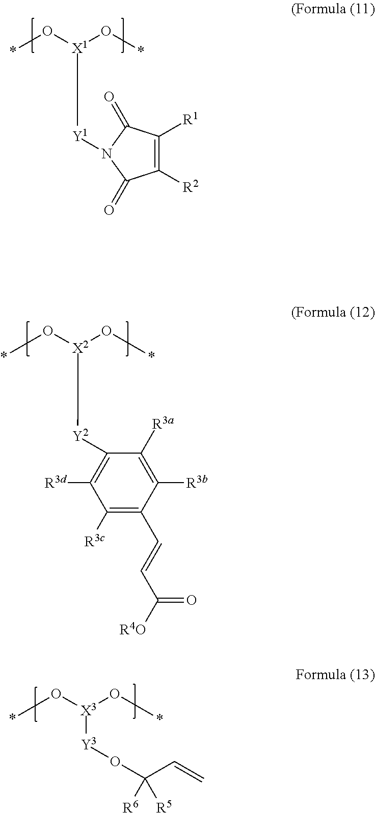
O([X1](O*)[Y1]N1C(=O)C([R1])=C([R2])C1=O)*.O([X2](O*)[Y2]C1=C([R3d])C([R3c])=C(C=CC(=O)[R4O])C([R3b])=C1[R3a])*.O([X3](O*)[Y3]OC(C=C)([R6])[R5])*
